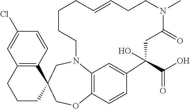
C12=C3C=CC(=C1)C(C(O)=O)(O)CC(=O)N(C)CCC=CCCCCN2CC1(CO3)C2=C(CCC1)C=C(Cl)C=C2
